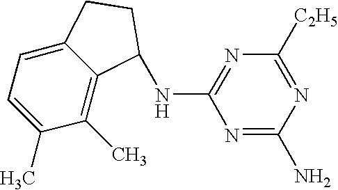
C1(C)=CC=C2C(=C1C)C(NC1=NC([C2H5])=NC(N)=N1)CC2
